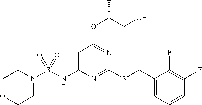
C1OCCN(S(NC2=CC(OC(CO)C)=NC(SCC3=CC=CC(F)=C3F)=N2)(=O)=O)C1
